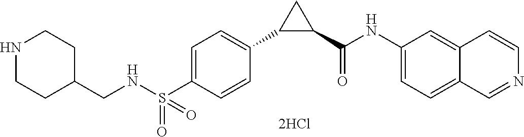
C(NS(C1=CC=C(C2C(C(NC3=CC=C4C(=C3)C=CN=C4)=O)C2)C=C1)(=O)=O)C1CCNCC1
